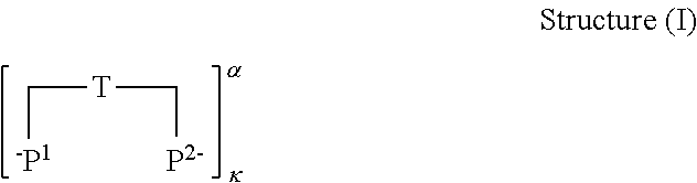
[-P1]C[T]C[P-2]
